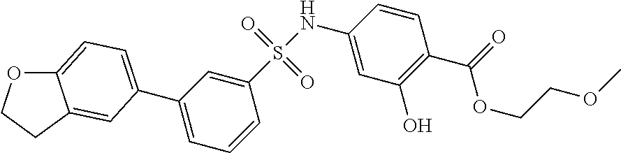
C1(S(NC2=CC(O)=C(C(=O)OCCOC)C=C2)(=O)=O)=CC(C2=CC=C3OCCC3=C2)=CC=C1
